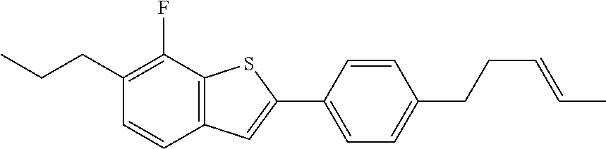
C1(CCC)=C(F)C2=C(C=C1)C=C(C1=CC=C(CCC=CC)C=C1)S2
